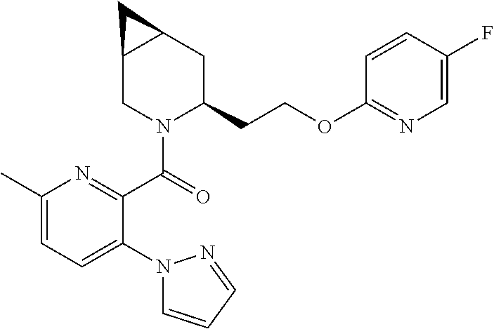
O(CCC1CC2C(CN1C(=O)C1=NC(C)=CC=C1N1C=CC=N1)C2)C1=NC=C(F)C=C1
